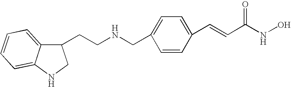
C1(CNCCC2C3=CC=CC=C3NC2)=CC=C(C=CC(NO)=O)C=C1
